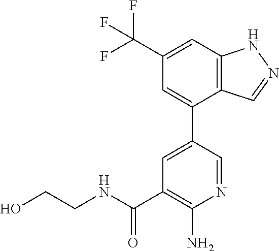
C12=C(C=C(C(F)(F)F)C=C1C1=CC(C(NCCO)=O)=C(N)N=C1)NN=C2
